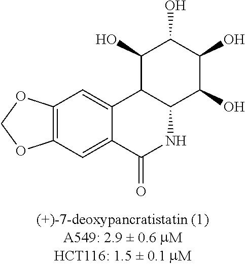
C1(O)C2C(C(O)C(O)C1O)NC(=O)C1=CC3=C(C=C21)OCO3
